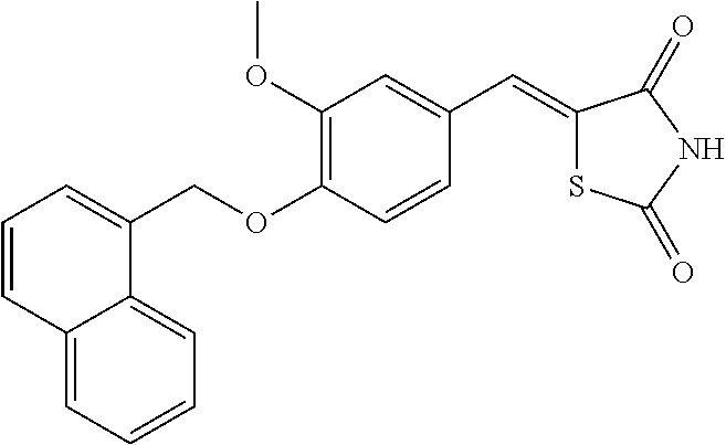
C1=CC2=CC=CC=C2C(COC2=C(OC)C=C(C=C3SC(=O)NC3=O)C=C2)=C1
